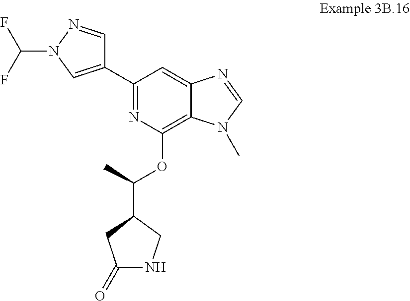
C1(C2=NC(OC(C3CC(=O)NC3)C)=C3C(=C2)N=CN3C)=CN(C(F)F)N=C1
